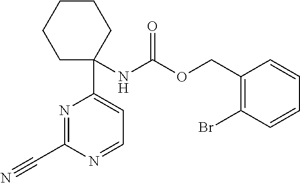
N(C(OCC1=C(Br)C=CC=C1)=O)C1(C2=CC=NC(C#N)=N2)CCCCC1
